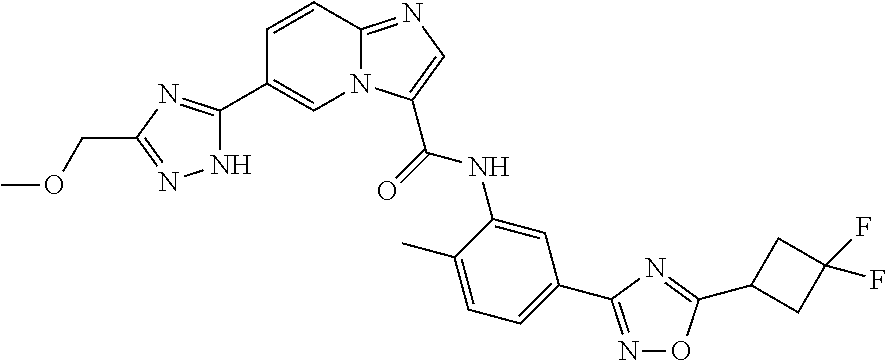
C1=CC2=NC=C(C(=O)NC3=CC(C4=NOC(C5CC(F)(F)C5)=N4)=CC=C3C)N2C=C1C1=NC(COC)=NN1
